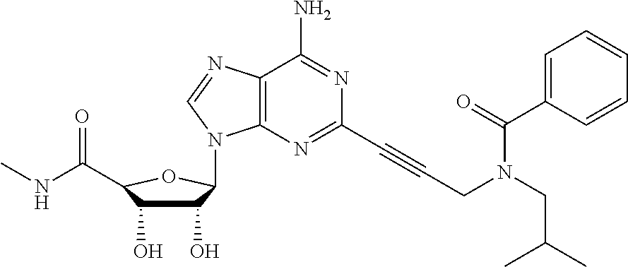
C1(O)C(O)C(C(NC)=O)OC1N1C2=C(C(N)=NC(C#CCN(C(=O)C3=CC=CC=C3)CC(C)C)=N2)N=C1
